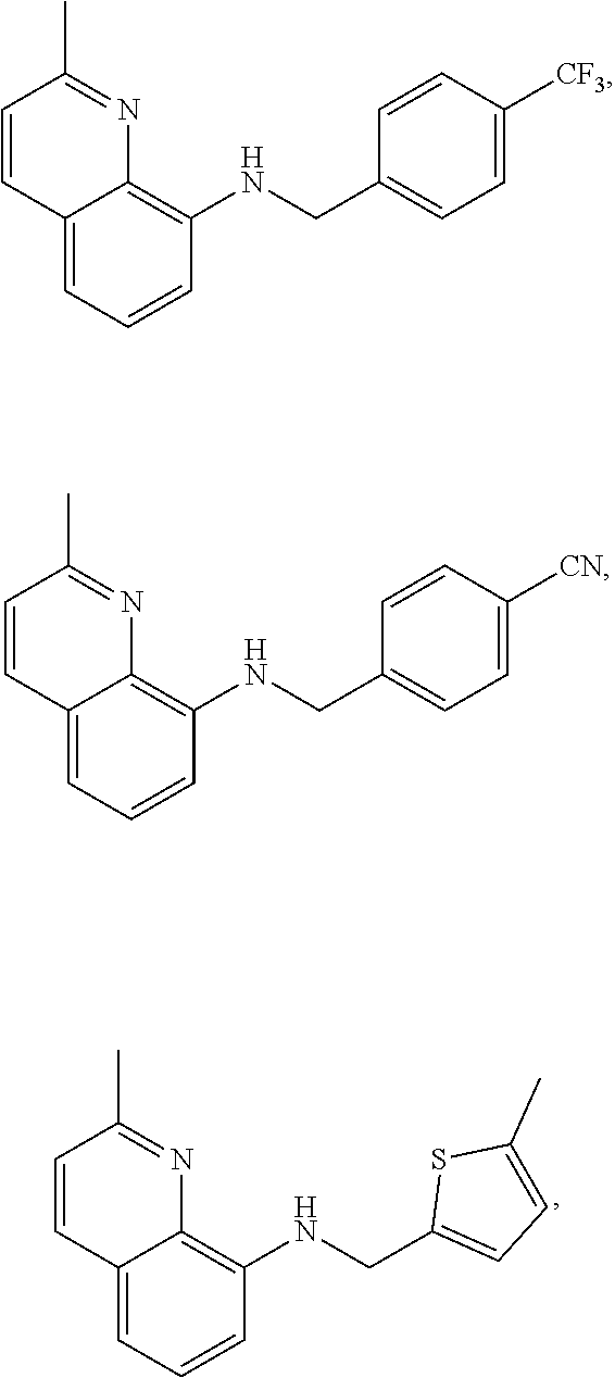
C12=CC=CC(NCC3=CC=C(C)S3)=C1N=C(C)C=C2.C12=CC=CC(NCC3=CC=C([CF3])C=C3)=C1N=C(C)C=C2.C12=CC=CC(NCC3=CC=C([CN])C=C3)=C1N=C(C)C=C2
